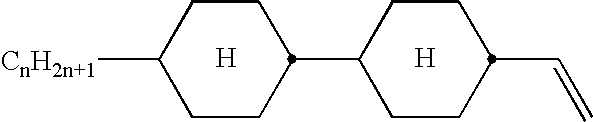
[H].[H].C1(C2CCC([CnH2n+1])CC2)CCC(C=C)CC1
